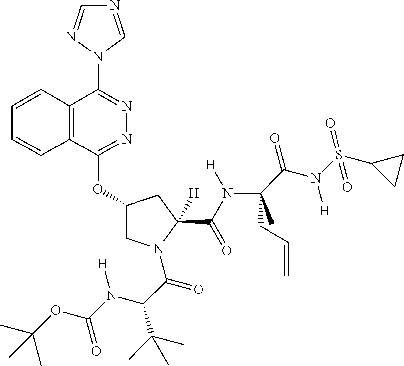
C12=C(C(OC3CN(C(C(N(C(OC(C)(C)C)=O)[H])C(C)(C)C)=O)C(C(N(C(C(N(S(C4CC4)(=O)=O)[H])=O)(CC=C)C)[H])=O)([H])C3)=NN=C1N1N=CN=C1)C=CC=C2
